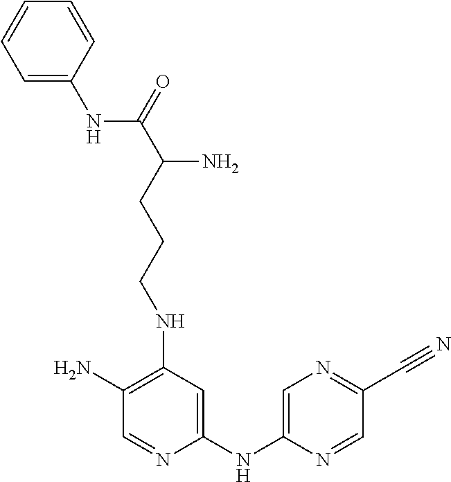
C1(N)=C(NCCCC(C(NC2=CC=CC=C2)=O)N)C=C(NC2=CN=C(C#N)C=N2)N=C1
